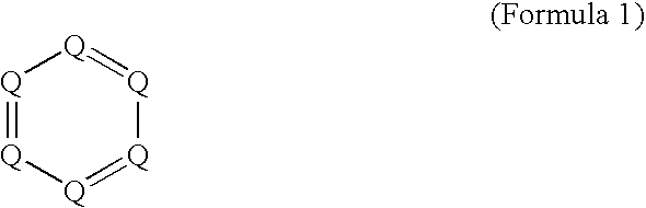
[Q]1=[Q][Q]=[Q][Q]=[Q]1
